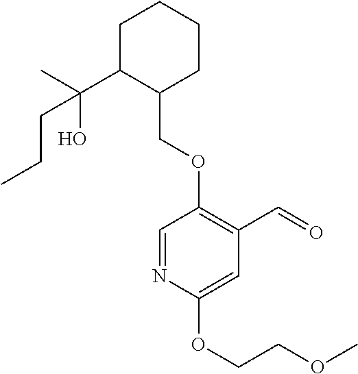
C1C(C(C)(O)CCC)C(COC2=C(C=O)C=C(OCCOC)N=C2)CCC1
